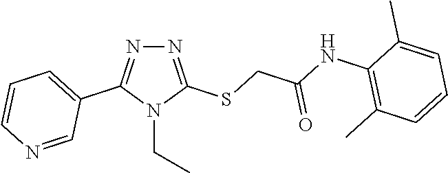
N1=C(SCC(=O)NC2=C(C)C=CC=C2C)N(CC)C(C2=CC=CN=C2)=N1
